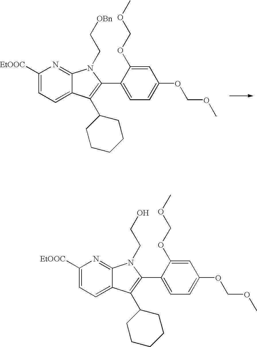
C1([EtOOC])=CC=C2C(=N1)N(CC[OBn])C(C1=CC=C(OCOC)C=C1OCOC)=C2C1CCCCC1.C1([EtOOC])=CC=C2C(=N1)N(CCO)C(C1=CC=C(OCOC)C=C1OCOC)=C2C1CCCCC1
